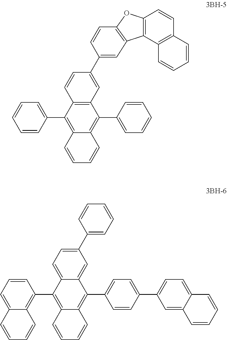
C12=C(C(C3=CC=CC=C3)=C3C(=C1C1=CC=CC=C1)C=CC=C3)C=CC(C1=CC3=C(OC4=C3C3=C(C=C4)C=CC=C3)C=C1)=C2.C1=CC=C2C(=C1C1=C3C(=C(C4=CC=C(C5=CC=C6C(=C5)C=CC=C6)C=C4)C4=CC(C5=CC=CC=C5)=CC=C14)C=CC=C3)C=CC=C2
